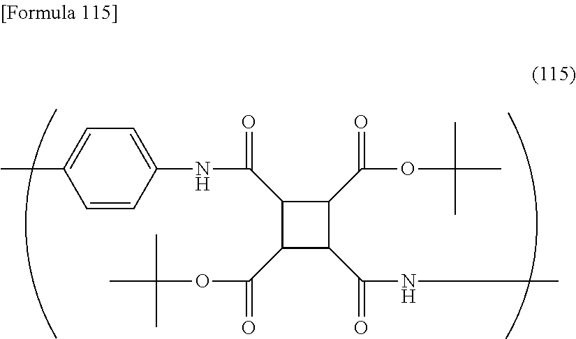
C1(C(OC(C)(C)C)=O)C(C(NC)=O)C(C(OC(C)(C)C)=O)C1C(=O)NC1=CC=C(C)C=C1
